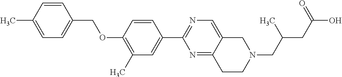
C1=C(C)C=CC(COC2=C(C)C=C(C3=NC=C4C(=N3)CCN(CC(CC(O)=O)C)C4)C=C2)=C1
